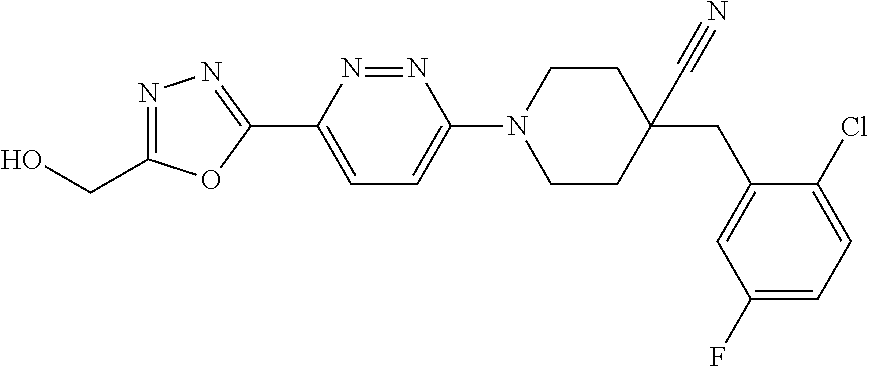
N1=C(CO)OC(C2=CC=C(N3CCC(C#N)(CC4=CC(F)=CC=C4Cl)CC3)N=N2)=N1
